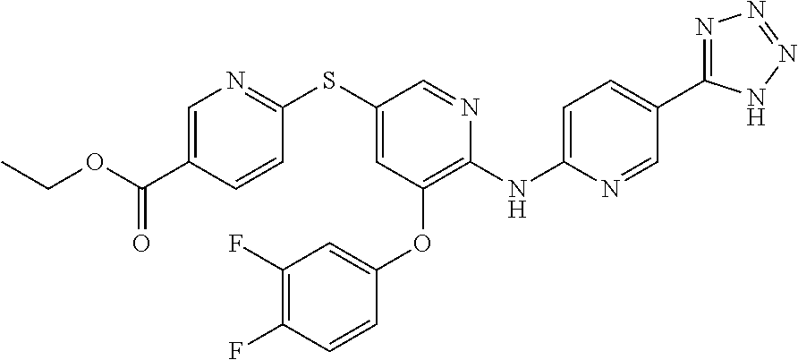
C1(SC2=NC=C(C(OCC)=O)C=C2)=CC(OC2=CC(F)=C(F)C=C2)=C(NC2=CC=C(C3=NN=NN3)C=N2)N=C1
